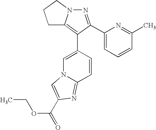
N1=C(C2=CC=CC(C)=N2)C(C2=CN3C(=NC(C(OCC)=O)=C3)C=C2)=C2N1CCC2
